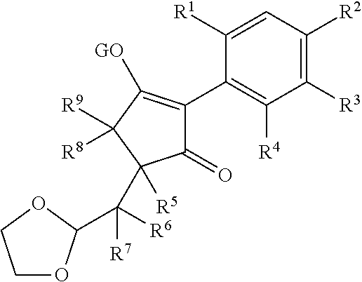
C1([R3])=C([R2])C=C([R1])C(C2=C([GO])C([R9])([R8])C([R5])(C(C3OCCO3)([R6])[R7])C2=O)=C1[R4]
